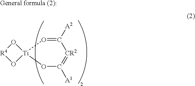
C1([A2])=O[Ti]2(OC([A1])=[CR2]1)O[R4]O2
